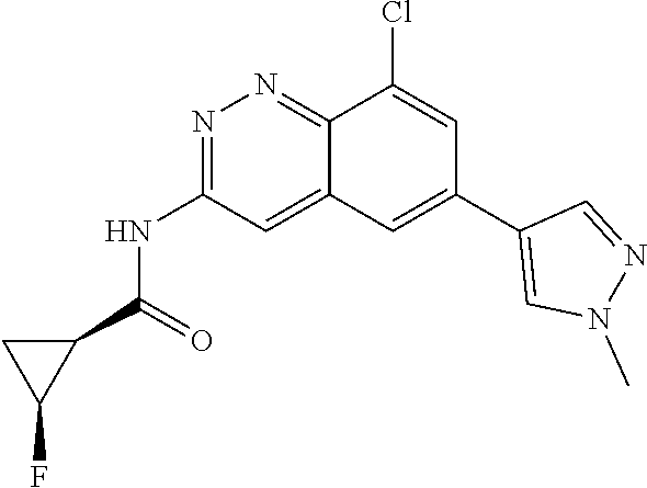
N1=C(NC(=O)C2CC2F)C=C2C(=N1)C(Cl)=CC(C1=CN(C)N=C1)=C2
